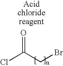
ClC(CBr)=O
